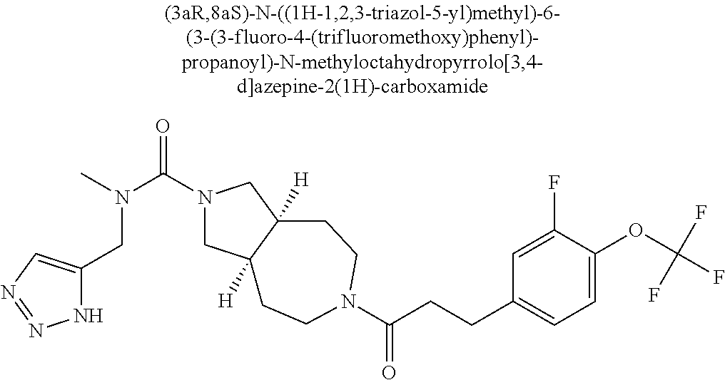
N1C(CN(C(N2CC3([H])C([H])(C2)CCN(C(CCC2=CC=C(OC(F)(F)F)C(F)=C2)=O)CC3)=O)C)=CN=N1
